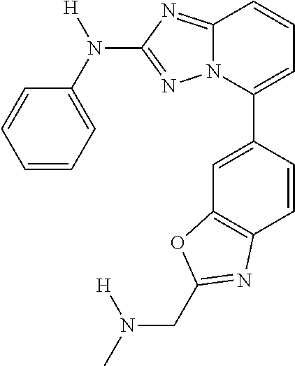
C1=CC=C(N([H])C2=NN3C(=N2)C=CC=C3C2=CC3=C(C=C2)N=C(CN(C)[H])O3)C=C1
